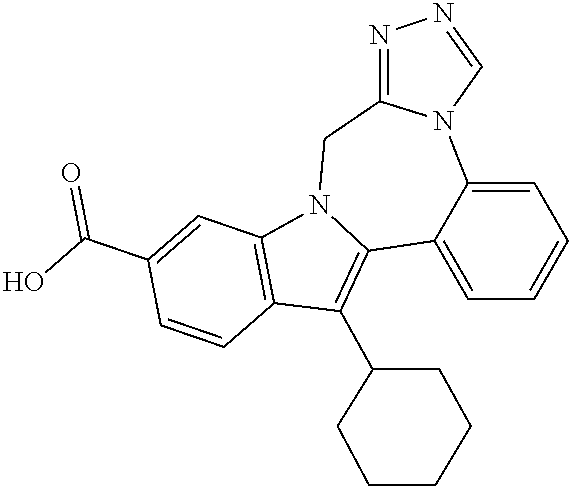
C1=C2C(=CC=C1)N1C(=NN=C1)CN1C2=C(C2CCCCC2)C2=C1C=C(C(O)=O)C=C2
